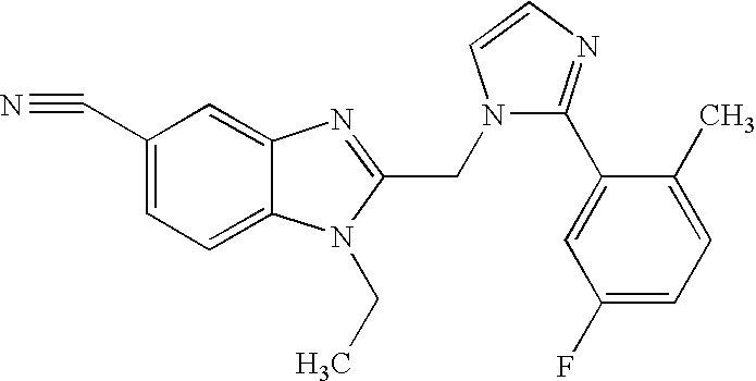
C1(C#N)=CC=C2C(=C1)N=C(CN1C(C3=CC(F)=CC=C3C)=NC=C1)N2CC
